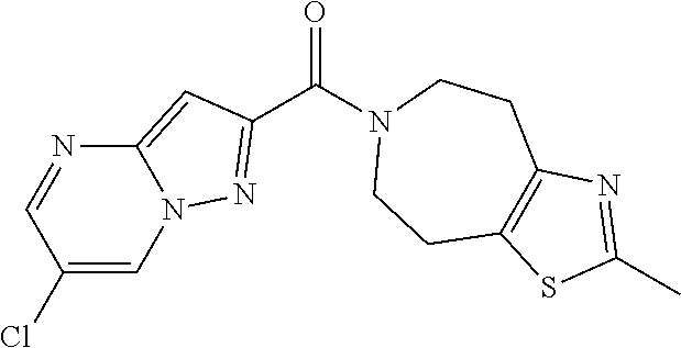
C1(Cl)=CN2C(=CC(C(N3CCC4=C(CC3)N=C(C)S4)=O)=N2)N=C1
